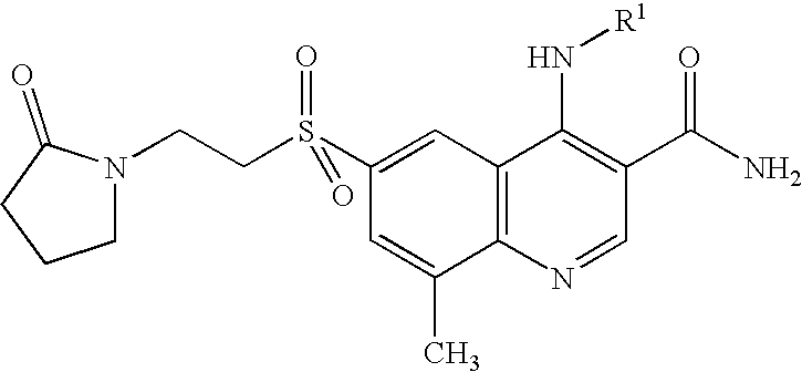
C1(S(=O)(CCN2CCCC2=O)=O)=CC2=C(C(C)=C1)N=CC(C(N)=O)=C2N[R1]
